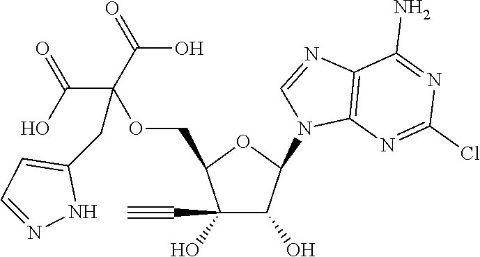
C1(O)(C#C)C(O)C(N2C3=C(N=C2)C(N)=NC(Cl)=N3)OC1COC(C(=O)O)(C(=O)O)CC1=CC=NN1
